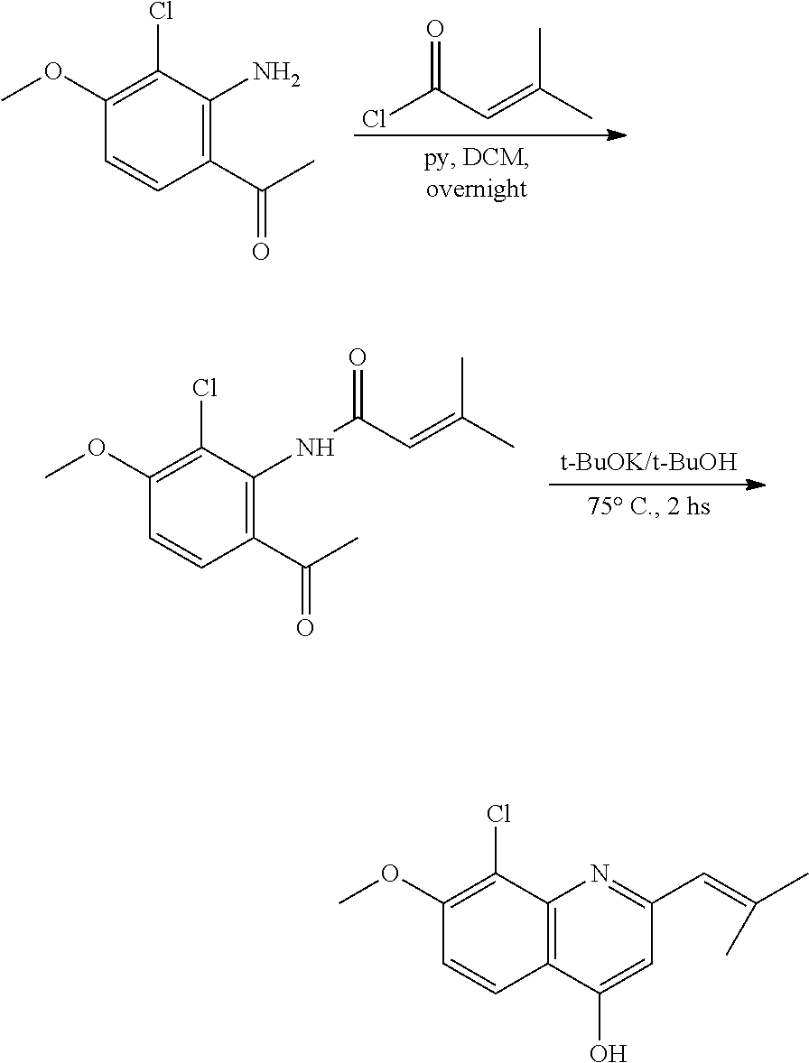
C1(Cl)=C(OC)C=CC(C(C)=O)=C1N.ClC(C=C(C)C)=O.C1(Cl)=C(OC)C=CC(C(C)=O)=C1NC(C=C(C)C)=O.C1(Cl)=C(OC)C=CC2=C1N=C(C=C(C)C)C=C2O
